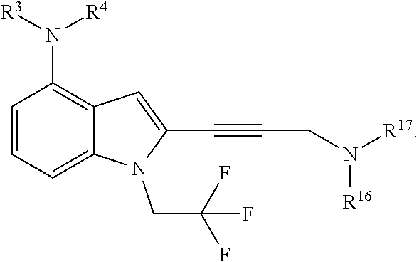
C1=CC=C2C(=C1N([R3])[R4])C=C(C#CCN([R17])[R16])N2CC(F)(F)F
